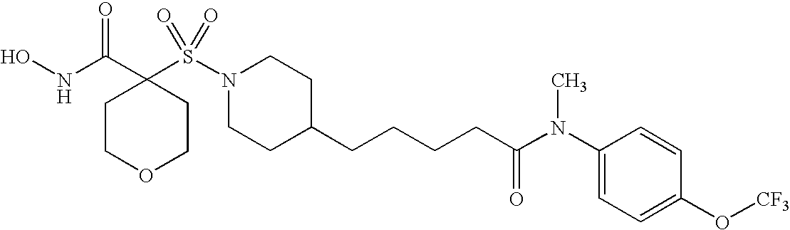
ONC(C1(S(N2CCC(CCCCC(N(C3=CC=C(O[CF3])C=C3)C)=O)CC2)(=O)=O)CCOCC1)=O
